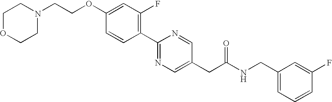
C(OC1=CC(F)=C(C2=NC=C(CC(NCC3=CC=CC(F)=C3)=O)C=N2)C=C1)CN1CCOCC1
